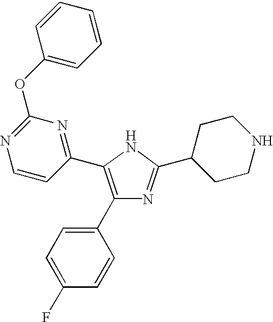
C1(C2=CC=C(F)C=C2)=C(C2=NC(OC3=CC=CC=C3)=NC=C2)NC(C2CCNCC2)=N1
